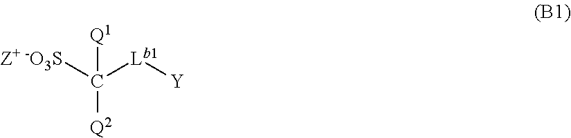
[Z+ -O3S]C([Lb1][Y])([Q1])[Q2]
